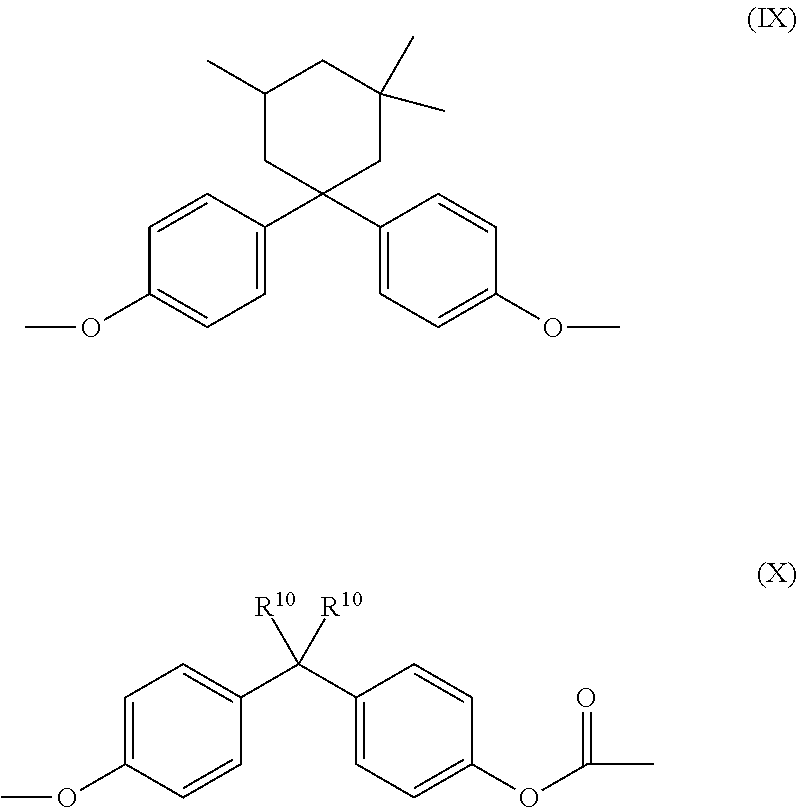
C1(C2=CC=C(OC)C=C2)(C2=CC=C(OC)C=C2)CC(C)(C)CC(C)C1.C(C1=CC=C(OC)C=C1)(C1=CC=C(OC(C)=O)C=C1)([R10])[R10]
